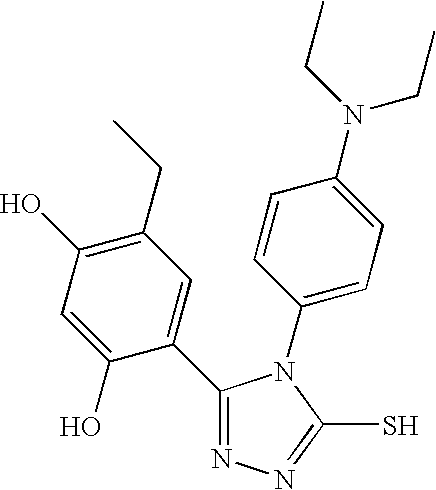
C1(C2=NN=C(S)N2C2=CC=C(N(CC)CC)C=C2)=CC(CC)=C(O)C=C1O
